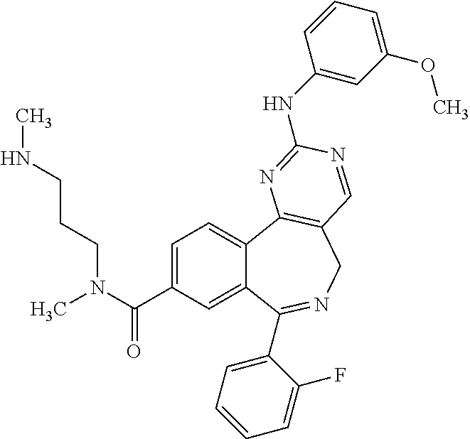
C1=C(C(=O)N(CCCNC)C)C=C2C(=C1)C1=C(CN=C2C2=CC=CC=C2F)C=NC(NC2=CC(OC)=CC=C2)=N1
